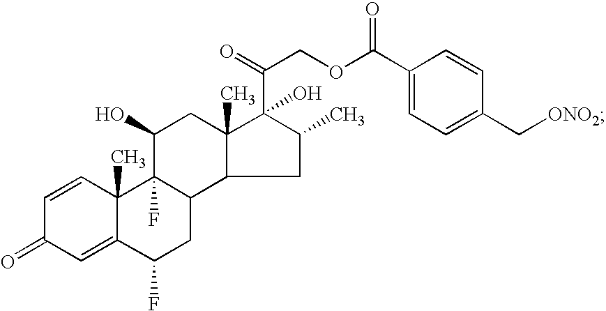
C1=CC2(C)C(=CC1=O)C(F)CC1C2(F)C(O)CC2(C)C(C(COC(C3=CC=C(C[ONO2])C=C3)=O)=O)(O)C(C)CC12
